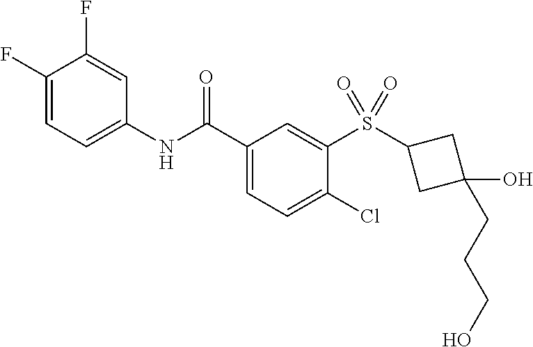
C1(F)=CC=C(NC(C2=CC=C(Cl)C(S(=O)(=O)C3CC(O)(CCCO)C3)=C2)=O)C=C1F
